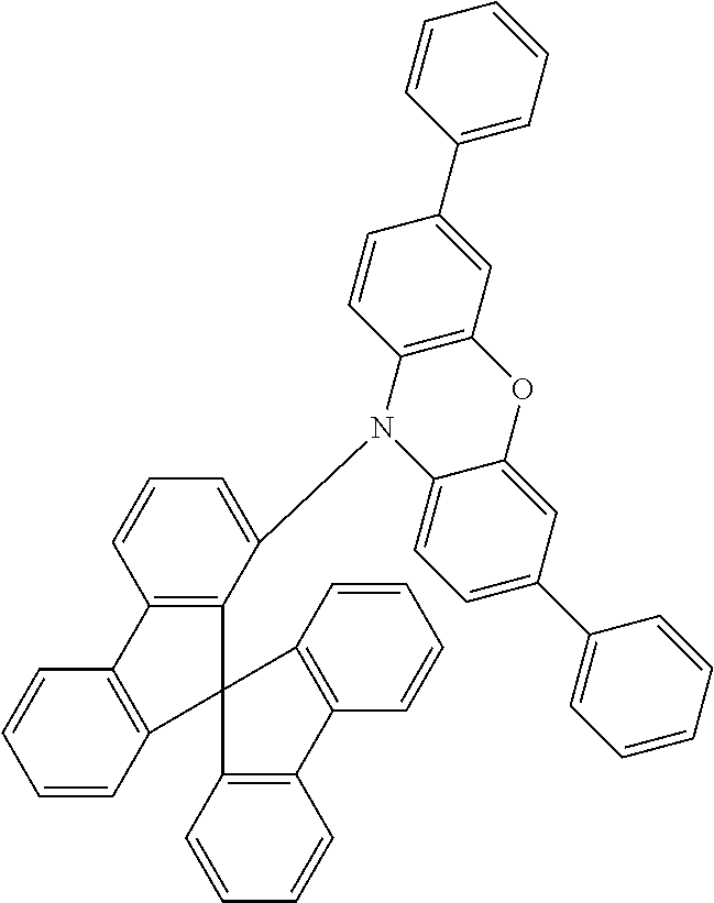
C1=CC2=C(C=C1)C1(C3=C2C=CC=C3)C2=C(C=CC=C2)C2=C1C(N1C3=CC=C(C4=CC=CC=C4)C=C3OC3=C1C=CC(C1=CC=CC=C1)=C3)=CC=C2
